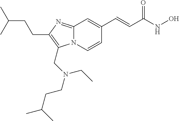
N12C(=NC(CCC(C)C)=C1CN(CCC(C)C)CC)C=C(C=CC(NO)=O)C=C2
